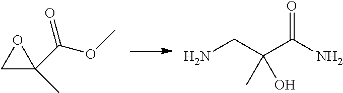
C(C(C(N)=O)(C)O)N.C1(C(OC)=O)(C)OC1
